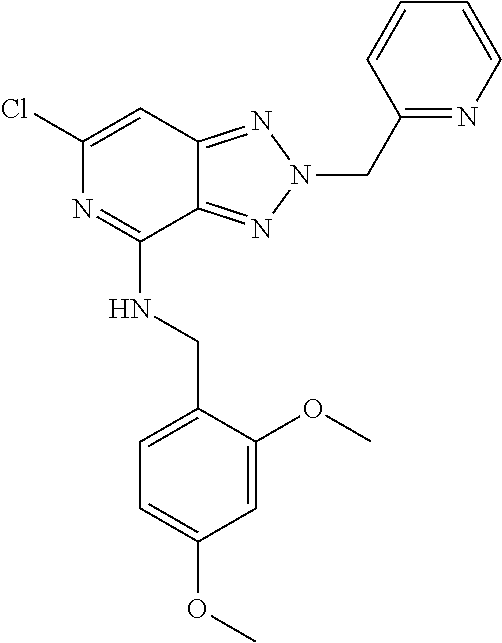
ClC1=CC2=NN(CC3=NC=CC=C3)N=C2C(NCC2=CC=C(OC)C=C2OC)=N1
